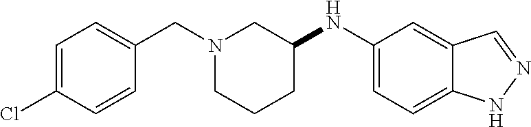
C1=C(Cl)C=CC(CN2CCCC(NC3=CC=C4C(=C3)C=NN4)C2)=C1
